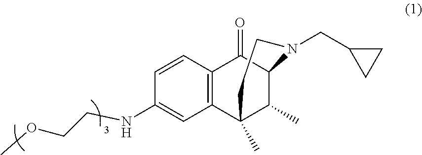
N(C1=CC2=C(C=C1)C(=O)C1C(C)C2(C)CCN1CC1CC1)CCOC
